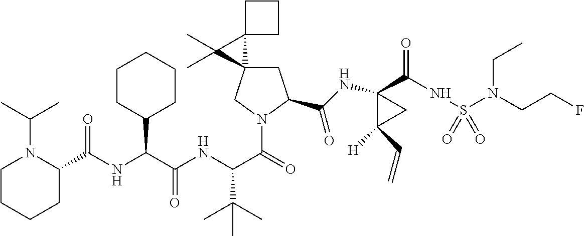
N(C(C(NC(C(=O)N1CC2(CC1C(=O)NC1(C(=O)NS(N(CC)CCF)(=O)=O)C([H])(C=C)C1)C1(C2(C)C)CCC1)C(C)(C)C)=O)C1CCCCC1)C(C1N(C(C)C)CCCC1)=O
